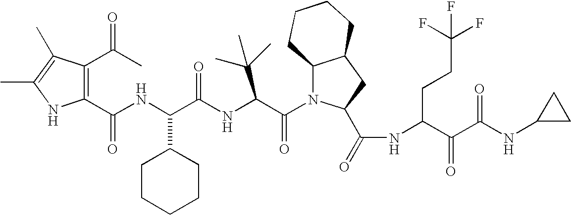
C1(C(NC(C(NC(C(N2C3C(CC2C(=O)NC(C(C(NC2CC2)=O)=O)CCC(F)(F)F)CCCC3)=O)C(C)(C)C)=O)C2CCCCC2)=O)=C(C(C)=O)C(C)=C(C)N1
